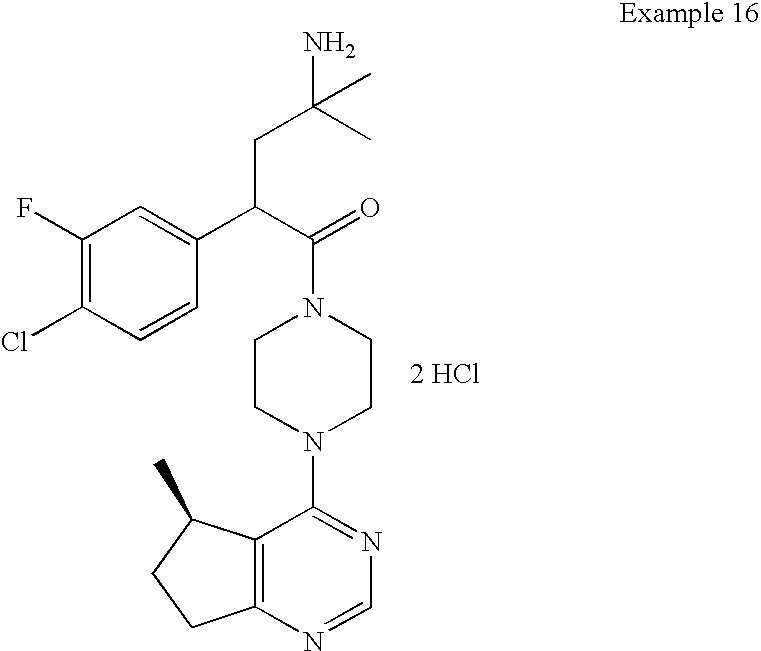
[2 HCl].C12=C(N=CN=C1N1CCN(C(=O)C(C3=CC(F)=C(Cl)C=C3)CC(N)(C)C)CC1)CCC2C
